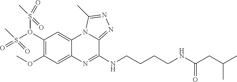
C1(O(S(=O)(=O)C)S(=O)(=O)C)=C(OC)C=C2C(=C1)N1C(=NN=C1C)C(NCCCCNC(CC(C)C)=O)=N2
